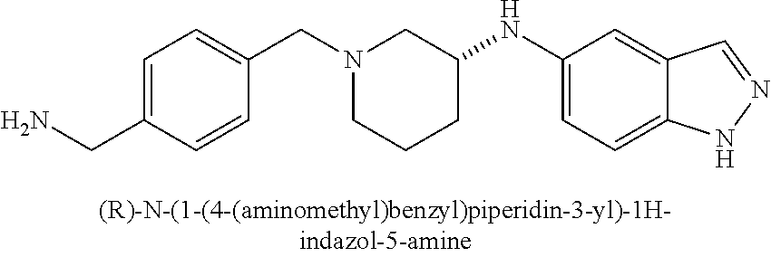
N1(CC2=CC=C(CN)C=C2)CCCC(NC2=CC=C3C(=C2)C=NN3)C1
